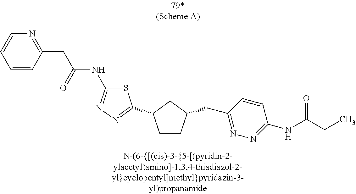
C1CC(C2=NN=C(NC(CC3=NC=CC=C3)=O)S2)CC1CC1=NN=C(NC(CC)=O)C=C1
